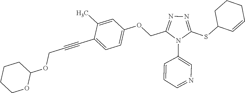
C1=C(C)C(C#CCOC2CCCCO2)=CC=C1OCC1=NN=C(SC2C=CCCC2)N1C1=CN=CC=C1
